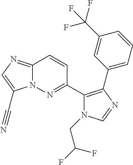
C12=NC=C(C#N)N1N=C(C1=C(C3=CC=CC(C(F)(F)F)=C3)N=CN1CC(F)F)C=C2
